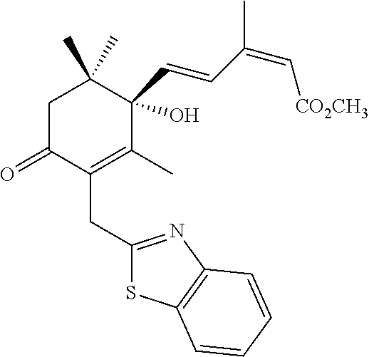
C1C(=O)C(CC2=NC3=C(S2)C=CC=C3)=C(C)C(O)(C=CC(C)=C[CO2CH3])C1(C)C
